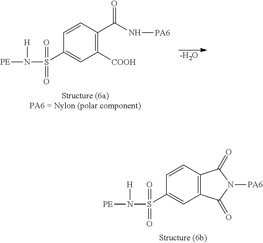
[PE]N([H])S(=O)(=O)C1=CC2=C(C=C1)C(=O)N([PA6])C2=O.[-H2O].[PE]N([H])S(=O)(=O)C1=CC([COOH])=C(C(N[PA6])=O)C=C1
